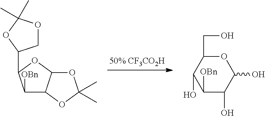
C1([OBn])C(O)C(O)OC(CO)C1O.C1([OBn])C2C(OC1C1COC(C)(C)O1)OC(C)(C)O2
